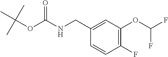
C1(F)=C(OC(F)F)C=C(CNC(OC(C)(C)C)=O)C=C1
